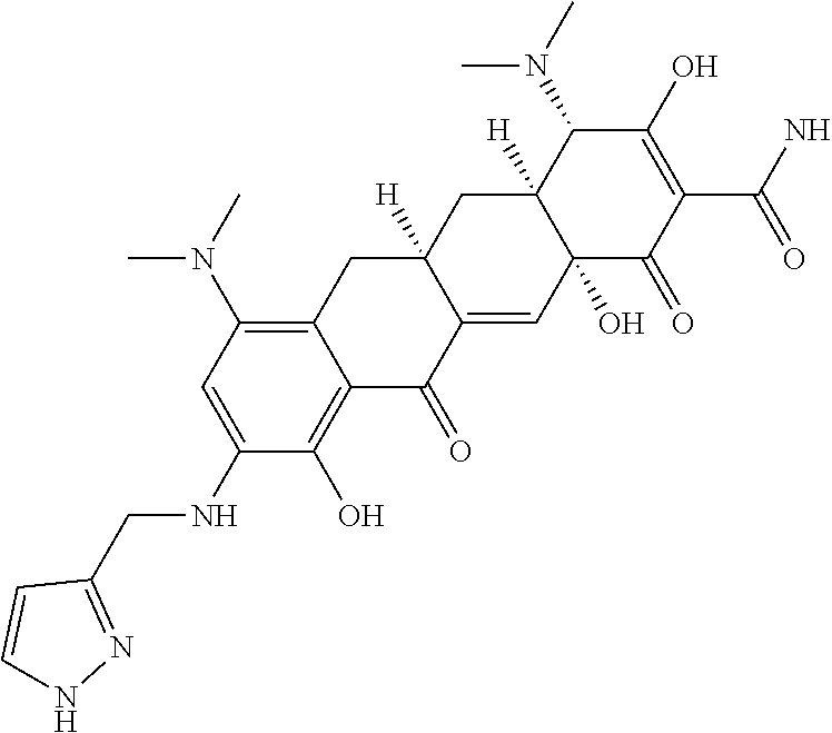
N(CC1=NNC=C1)C1=CC(N(C)C)=C2C(=C1O)C(=O)C1=CC3(O)C([H])(CC1([H])C2)C(N(C)C)C(O)=C(C(N)=O)C3=O
